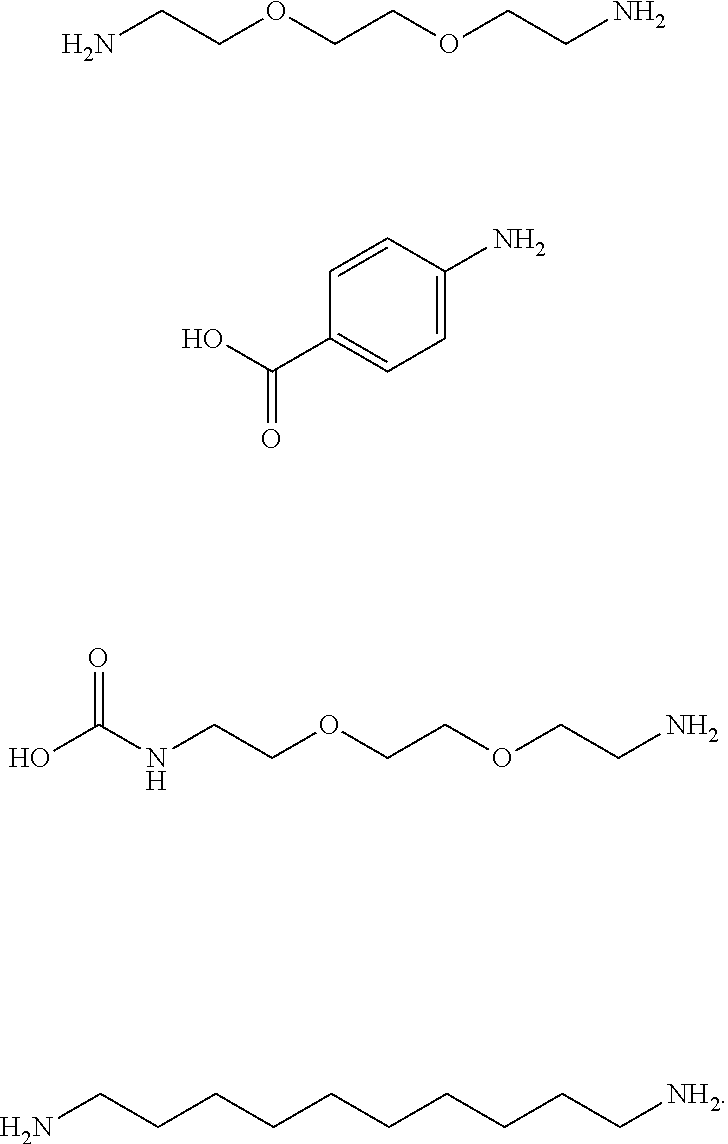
NCCOCCOCCN.C1=CC(N)=CC=C1C(=O)O.OC(NCCOCCOCCN)=O.NCCCCCCCCCC[NH2]
